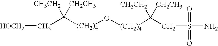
C([(CH2)4]O[(CH2)4]C(CS(N)(=O)=O)([CH3CH2])[CH2CH3])([CH3CH2])([CH2CH3])C[HOCH2]
